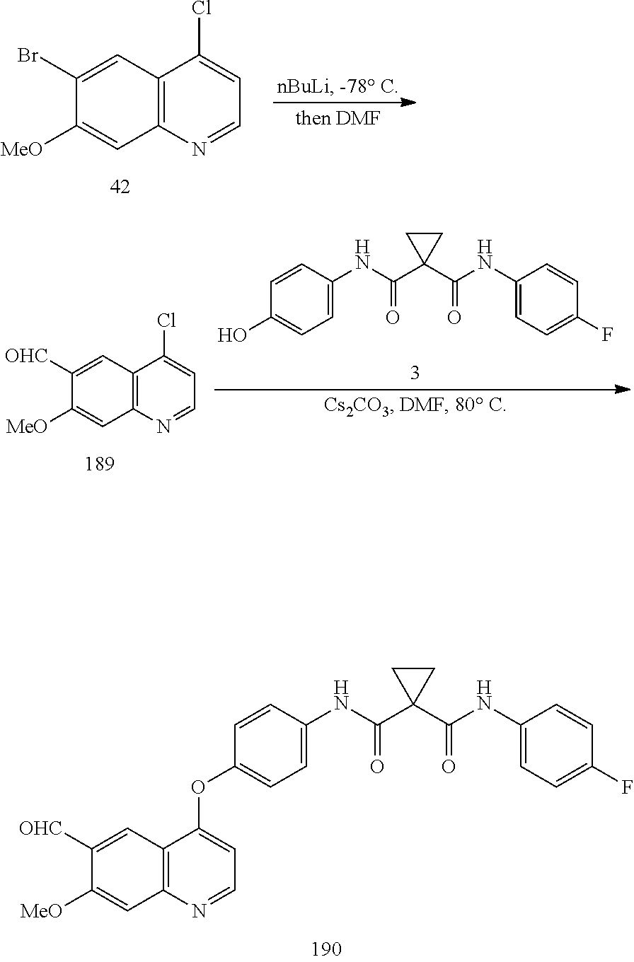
C1(Br)=CC2=C(C=C1[MeO])N=CC=C2Cl.C1=CC(NC(=O)C2(C(=O)NC3=CC=C(F)C=C3)CC2)=CC=C1OC1=CC=NC2=C1C=C([OHC])C([MeO])=C2.C1([OHC])=CC2=C(C=C1[MeO])N=CC=C2Cl.C1=CC(NC(=O)C2(C(=O)NC3=CC=C(F)C=C3)CC2)=CC=C1O
